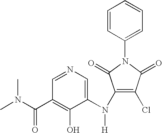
C1=NC=C(N(C2=C(Cl)C(=O)N(C3=CC=CC=C3)C2=O)[H])C(O)=C1C(N(C)C)=O
